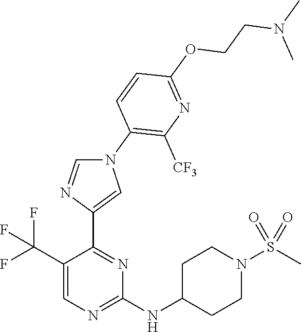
N1(C2=C([CF3])N=C(OCCN(C)C)C=C2)C=NC(C2=NC(NC3CCN(S(C)(=O)=O)CC3)=NC=C2C(F)(F)F)=C1
